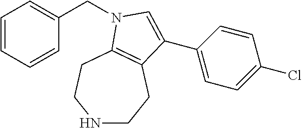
C(C1=CC=CC=C1)N1C2=C(CCNCC2)C(C2=CC=C(Cl)C=C2)=C1
